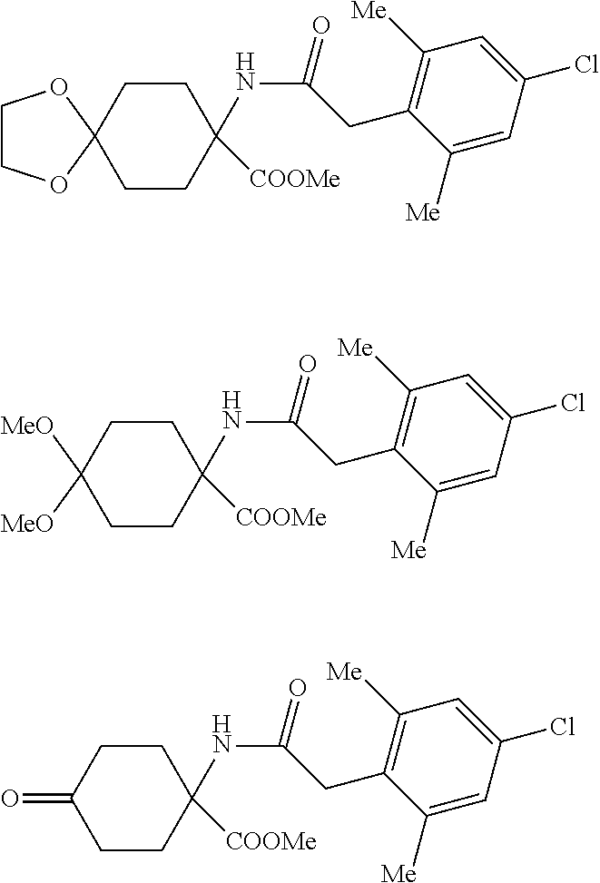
C1CC2(CCC1(NC(=O)CC1=C([Me])C=C(Cl)C=C1[Me])[COOMe])OCCO2.C1CC([MeO])([MeO])CCC1(NC(=O)CC1=C([Me])C=C(Cl)C=C1[Me])[COOMe].C1CC(=O)CCC1(NC(=O)CC1=C([Me])C=C(Cl)C=C1[Me])[COOMe]
